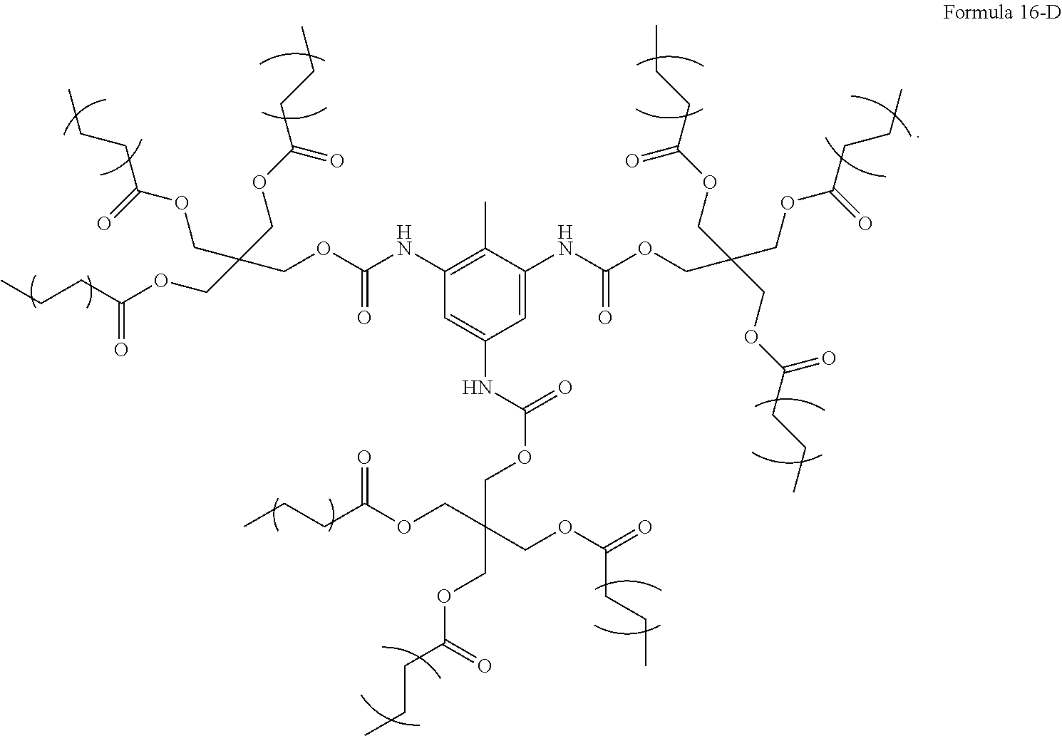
C1(C)=C(NC(=O)OCC(COC(=O)CCC)(COC(=O)CCC)COC(=O)CCC)C=C(NC(OCC(COC(CCC)=O)(COC(CCC)=O)COC(=O)CCC)=O)C=C1NC(OCC(COC(=O)CCC)(COC(=O)CCC)COC(=O)CCC)=O
